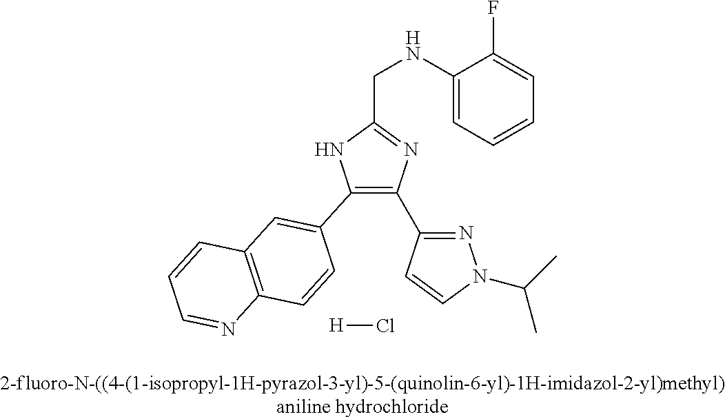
[H]Cl.C1(C2=CC3=C(C=C2)N=CC=C3)=C(C2=NN(C(C)C)C=C2)N=C(CNC2=CC=CC=C2F)N1
